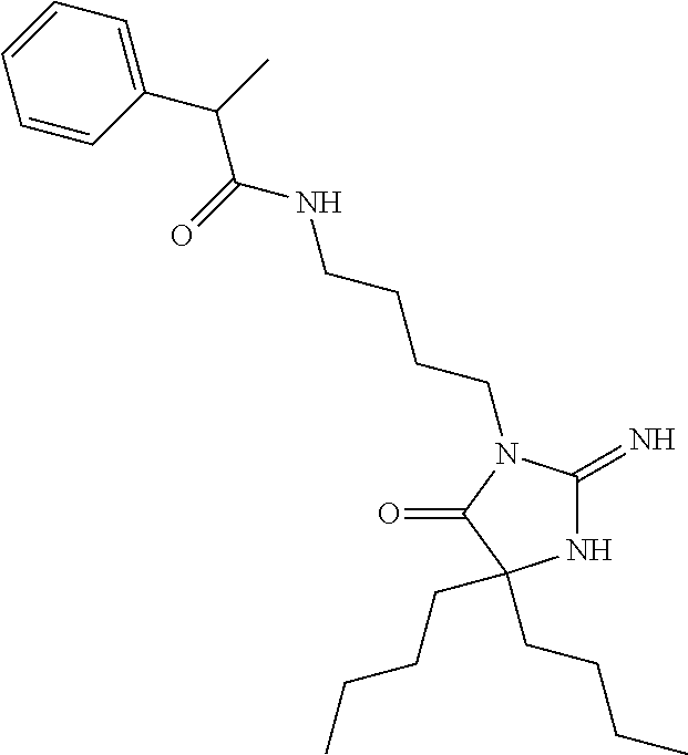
N1C(=N)N(CCCCNC(C(C)C2=CC=CC=C2)=O)C(=O)C1(CCCC)CCCC
